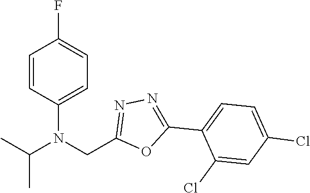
C1=CC(N(CC2=NN=C(C3=CC=C(Cl)C=C3Cl)O2)C(C)C)=CC=C1F
